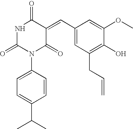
O=C1N(C2=CC=C(C(C)C)C=C2)C(=O)C(=CC2=CC(CC=C)=C(O)C(OC)=C2)C(=O)N1
